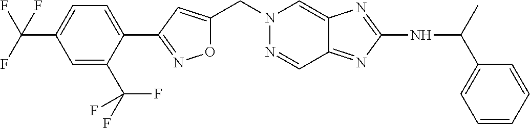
C(N1N=CC2=NC(NC(C)C3=CC=CC=C3)=NC2=C1)C1=CC(C2=CC=C(C(F)(F)F)C=C2C(F)(F)F)=NO1
